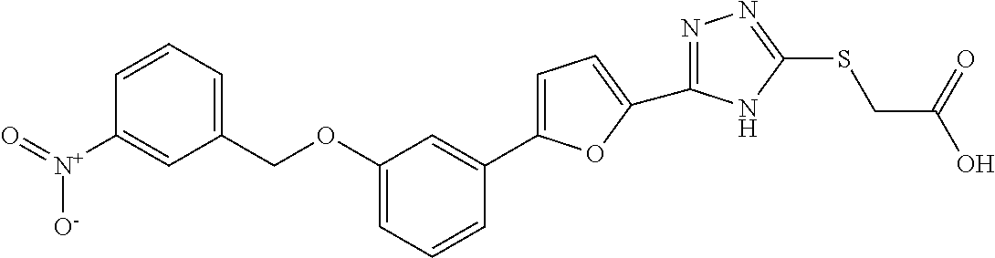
C1=C(C2=CC(OCC3=CC=CC([N+]([O-])=O)=C3)=CC=C2)OC(C2=NN=C(SCC(O)=O)N2)=C1
